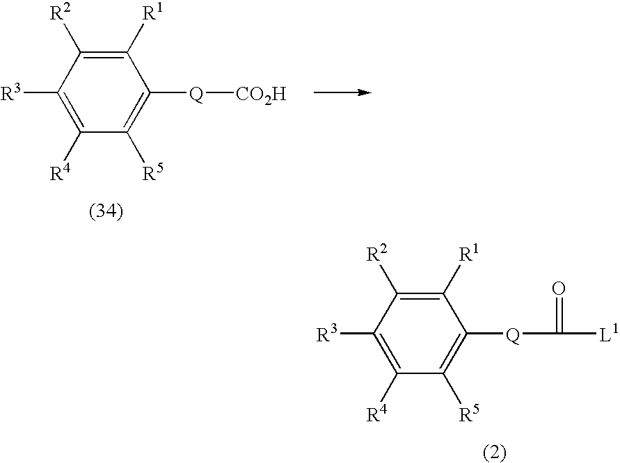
C1([R1])=C([R2])C([R3])=C([R4])C([R5])=C1[Q][CO2H].C1([R1])=C([R2])C([R3])=C([R4])C([R5])=C1[Q]C([L1])=O
